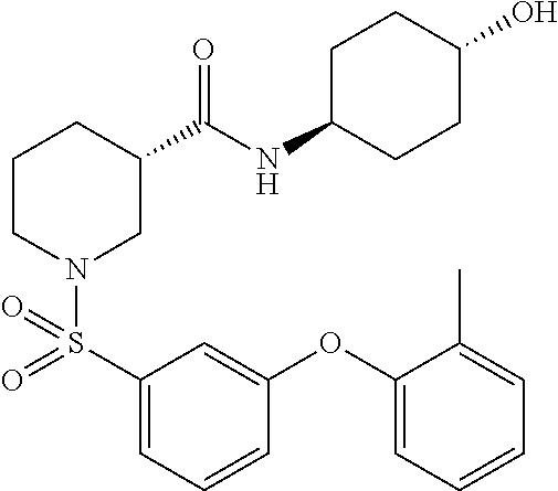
C1(S(N2CC(C(=O)NC3CCC(O)CC3)CCC2)(=O)=O)=CC=CC(OC2=CC=CC=C2C)=C1
